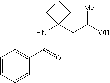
C1(NC(C2=CC=CC=C2)=O)(CC(O)[Me])CCC1
